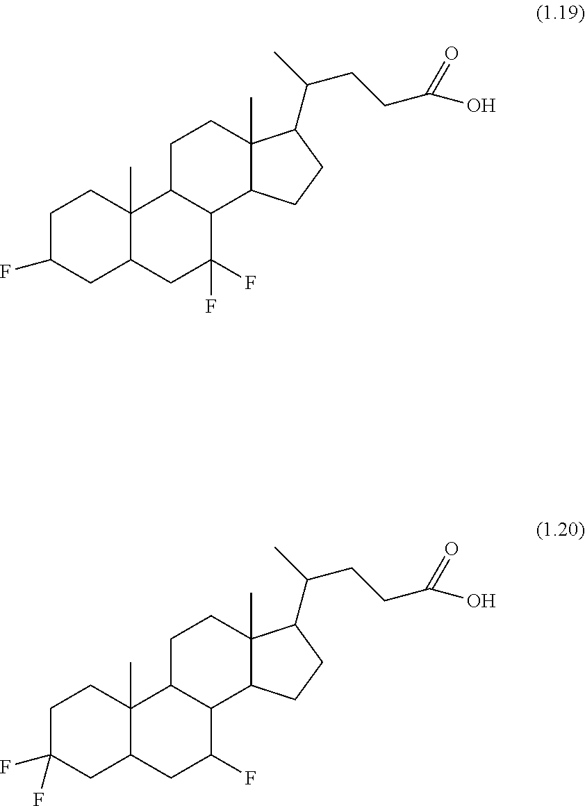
C1C(F)CC2C(C)(C1)C1C(C(F)(F)C2)C2C(C)(CC1)C(C(CCC(=O)O)C)CC2.C1C(F)(F)CC2C(C)(C1)C1C(C(F)C2)C2C(C)(CC1)C(C(CCC(=O)O)C)CC2
